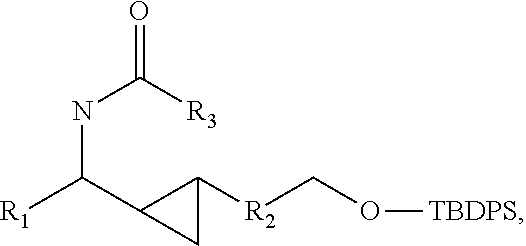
C1(C([R1])NC(=O)[R3])C([R2]CO[TBDPS])C1
